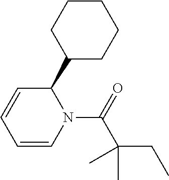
N1(C(=O)C(CC)(C)C)C=CC=CC1C1CCCCC1
